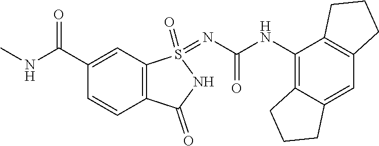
C12=C(NC(=O)N=S3(=O)C4=C(C=CC(C(NC)=O)=C4)C(=O)N3)C3=C(C=C1CCC2)CCC3
